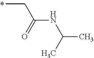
C(C)C(NC(C)C)=O
